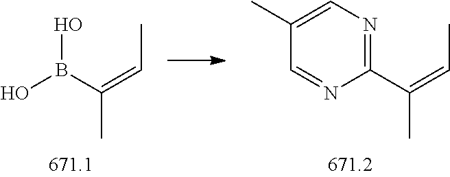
C(C)(=CC)B(O)O.C(C)(=CC)C1=NC=C(C)C=N1
